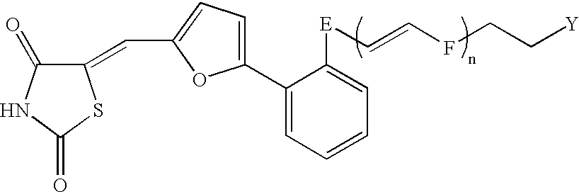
C1(=CC2=CC=C(C3=CC=CC=C3[E]C=CFCC[Y])O2)C(=O)NC(=O)S1
